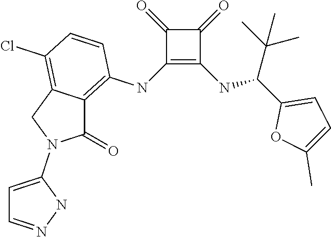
C1(NC2=C3C(=C(Cl)C=C2)CN(C2=CC=NN2)C3=O)=C(NC(C2=CC=C(C)O2)C(C)(C)C)C(=O)C1=O
